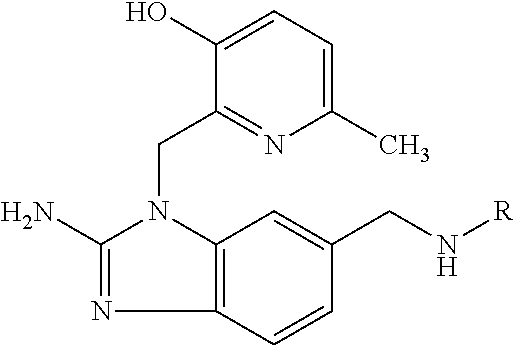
C12=C(C=CC(CN[R])=C1)N=C(N)N2CC1=NC(C)=CC=C1O
